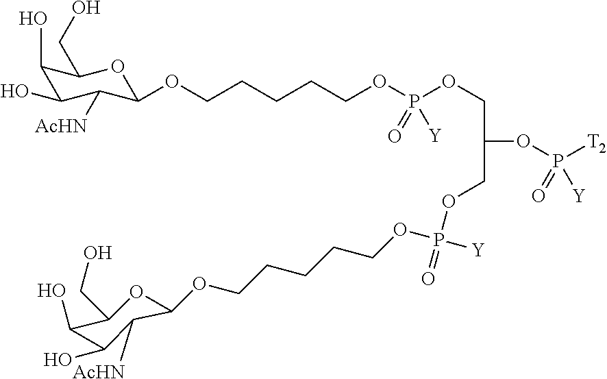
C1(O)C(O)C([AcHN])C(OCCCCCOP(OCC(OP([T2])(=O)[Y])COP(OCCCCCOC2OC(CO)C(O)C(O)C2[AcHN])([Y])=O)(=O)[Y])OC1CO
